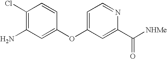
C1=C(OC2=CC=NC(C([NHMe])=O)=C2)C=CC(Cl)=C1N
